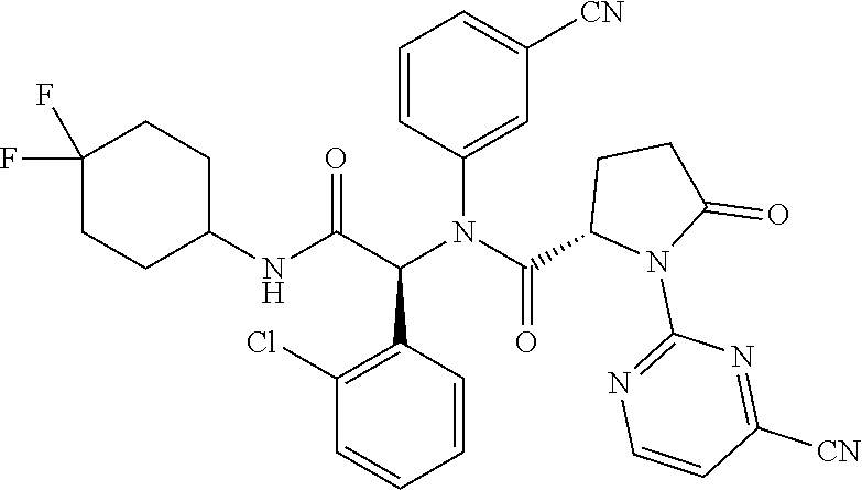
C1=C(N(C(C2N(C3=NC=CC([CN])=N3)C(=O)CC2)=O)C(C(NC2CCC(F)(F)CC2)=O)C2=C(Cl)C=CC=C2)C=CC=C1[CN]
